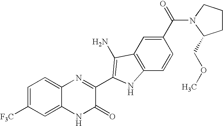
C1=C2C(=CC=C1[F3C])N=C(C1=C(N)C3=C(C=CC(C(=O)N4C(COC)CCC4)=C3)N1)C(=O)N2
